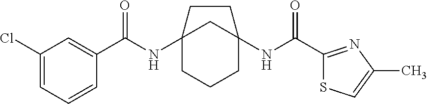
C12(NC(C3=CC(Cl)=CC=C3)=O)CCCC(NC(C3=NC(C)=CS3)=O)(C1)CC2
